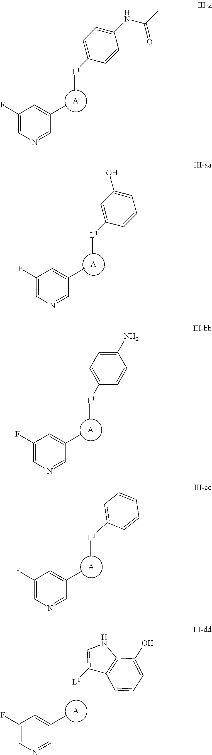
C1(F)=CN=CC(C)=C1.[A].C[L1]C1=CC=C(NC(C)=O)C=C1.C1(F)=CN=CC(C)=C1.[A].C[L1]C1=CNC2=C1C=CC=C2O.C1(F)=CN=CC(C)=C1.[A].C[L1]C1=CC(O)=CC=C1.C1(F)=CN=CC(C)=C1.[A].C[L1]C1=CC=C(N)C=C1.C1(F)=CN=CC(C)=C1.[A].C[L1]C1=CC=CC=C1
